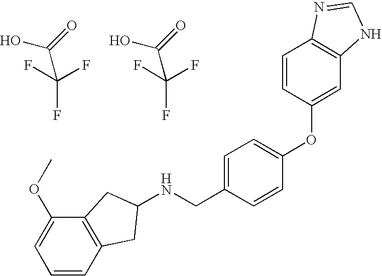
C(F)(F)(F)C(=O)O.C(F)(F)(F)C(=O)O.N(CC1=CC=C(OC2=CC3=C(C=C2)N=CN3)C=C1)C1CC2=C(C(OC)=CC=C2)C1
